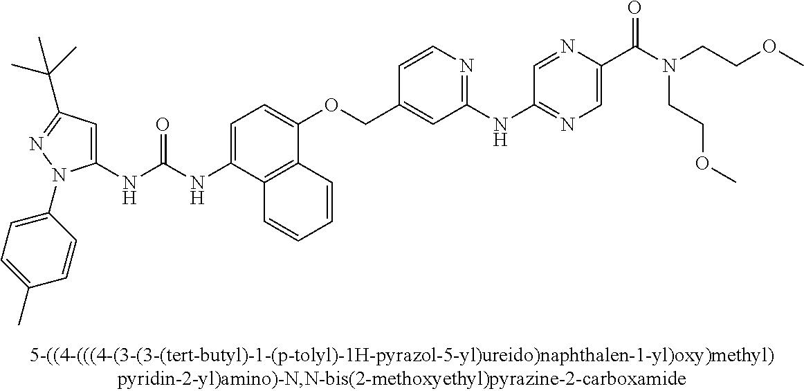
N(C(NC1=CC(C(C)(C)C)=NN1C1=CC=C(C)C=C1)=O)C1=CC=C(OCC2=CC(NC3=NC=C(C(N(CCOC)CCOC)=O)N=C3)=NC=C2)C2=C1C=CC=C2
